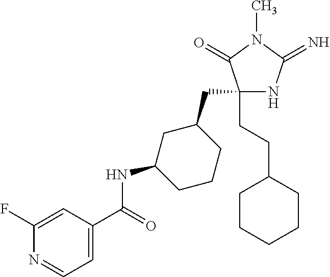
C1(CC2CC(NC(=O)C3=CC=NC(F)=C3)CCC2)(CCC2CCCCC2)NC(=N)N(C)C1=O
